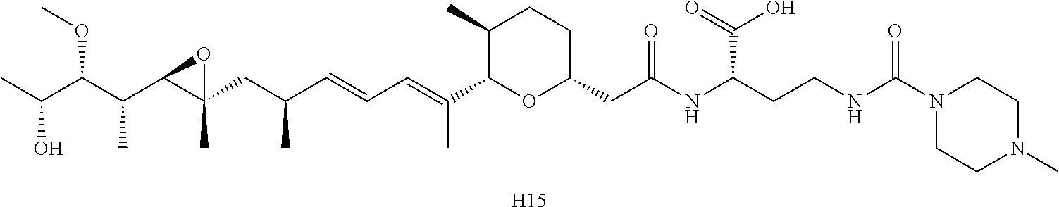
C1(C)C(C(=CC=CC(CC2(C)C(C(C(C(C)O)OC)C)O2)C)C)OC(CC(NC(CCNC(N2CCN(C)CC2)=O)C(=O)O)=O)CC1.[H15]
